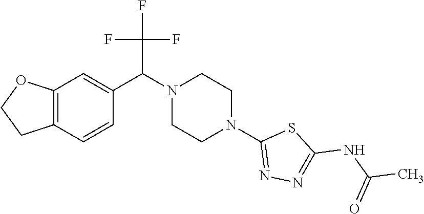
C(N1CCN(C2=NN=C(NC(C)=O)S2)CC1)(C(F)(F)F)C1=CC2=C(C=C1)CCO2
